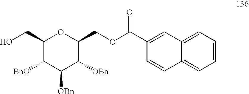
C1(CO)C([BnO])C([OBn])C([OBn])C(COC(C2=CC3=CC=CC=C3C=C2)=O)O1
